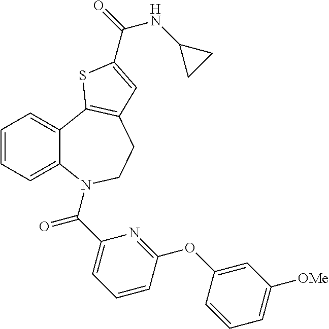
C1=CC=C2C(=C1)C1=C(CCN2C(C2=CC=CC(OC3=CC([OMe])=CC=C3)=N2)=O)C=C(C(NC2CC2)=O)S1
